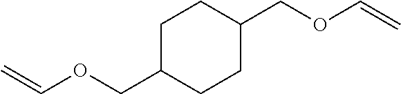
C1C(COC=C)CCC(COC=C)C1
